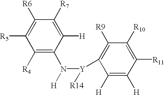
C1([R4])=C(N([H])[Y]([R14])C2=C([R9])C([R10])=C([R11])C([H])=C2[H])C([H])=C([R7])C([R6])=C1[R5]
